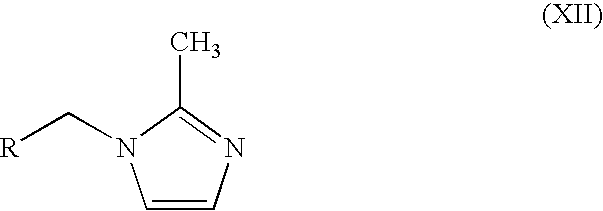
[R]CN1C=CN=C1C
